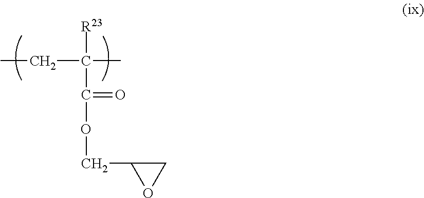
[R23]C(CC)(C)C(=O)OCC1OC1
